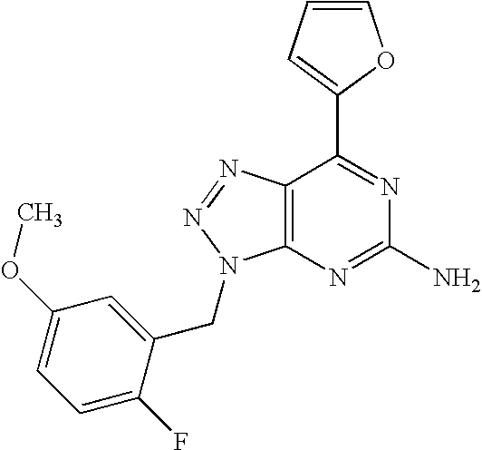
C1=CC=C(C2=NC(N)=NC3=C2N=NN3CC2=CC(OC)=CC=C2F)O1
